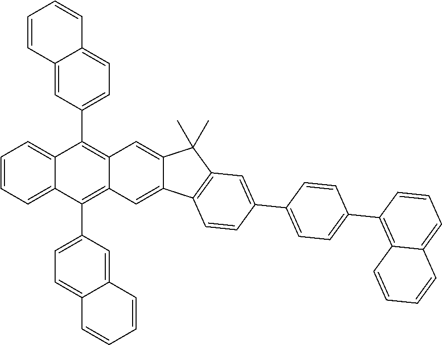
C12=CC(C3=C4C(=C(C5=CC=C6C(=C5)C=CC=C6)C5=CC=CC=C53)C=C3C(=C4)C(C)(C)C4=C3C=CC(C3=CC=C(C5=C6C(=CC=C5)C=CC=C6)C=C3)=C4)=CC=C1C=CC=C2
